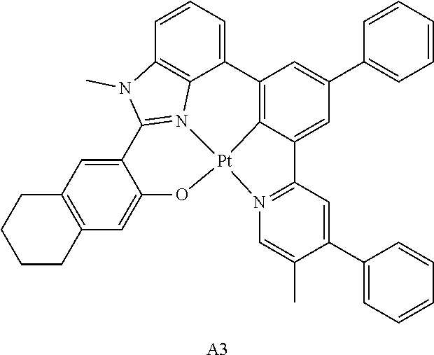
C12=C3C(=CC(C4=CC=CC=C4)=C1)C1=N(C=C(C)C(C4=CC=CC=C4)=C1)[Pt]31N3=C(N(C)C4=C3C2=CC=C4)C2=CC3=C(C=C2O1)CCCC3.[A3]
